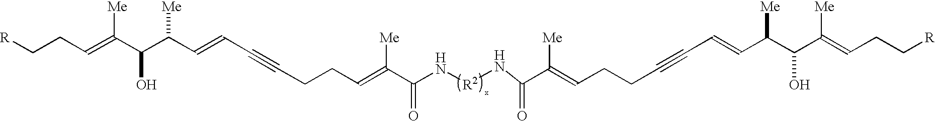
C(CC=C(C(N[R2]NC(C(=CCCC#CC=CC(C(C(=CCC[R])[Me])O)[Me])[Me])=O)=O)[Me])C#CC=CC(C(C([Me])=CCC[R])O)[Me]
